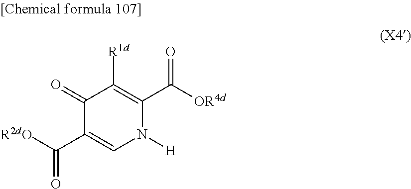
C1(=O)C(C([R2dO])=O)=CN([H])C(C([OR4d])=O)=C1[R1d]
